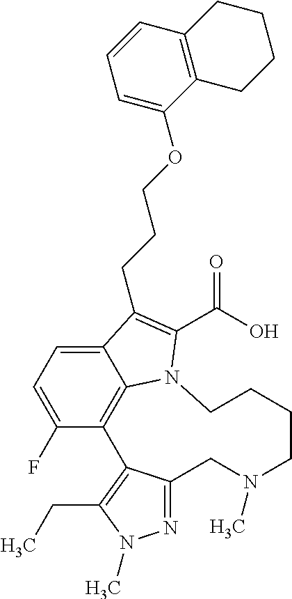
N1=C2C(=C(CC)N1C)C1=C3C(=CC=C1F)C(CCCOC1=CC=CC4=C1CCCC4)=C(C(O)=O)N3CCCCN(C)C2
